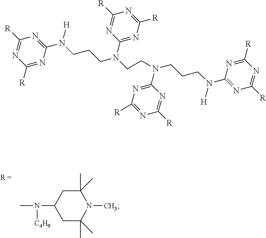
C1C(C)(C)N(C)C(C)(C)CC1N([C4H9])C.C1([R])=NC([R])=NC(N([H])CCCN(C2=NC([R])=NC([R])=N2)CCN(CCCN([H])C2=NC([R])=NC([R])=N2)C2=NC([R])=NC([R])=N2)=N1
